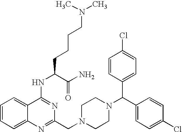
C1=CC=C2C(=C1)N=C(CN1CCN(C(C3=CC=C(Cl)C=C3)C3=CC=C(Cl)C=C3)CC1)N=C2NC(CCCCN(C)C)C(N)=O
